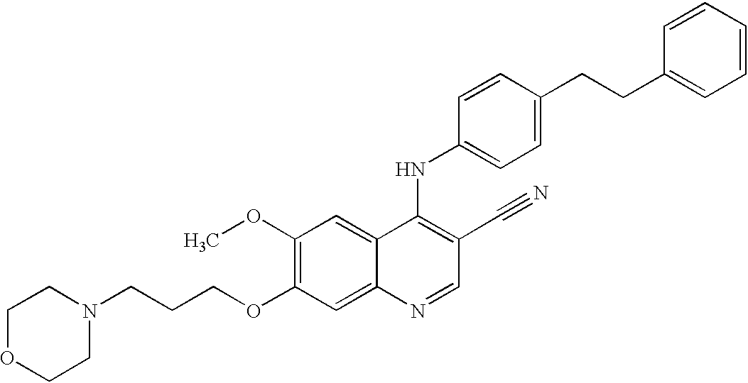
C1OCCN(CCCOC2=C(OC)C=C3C(=C2)N=CC(C#N)=C3NC2=CC=C(CCC3=CC=CC=C3)C=C2)C1
